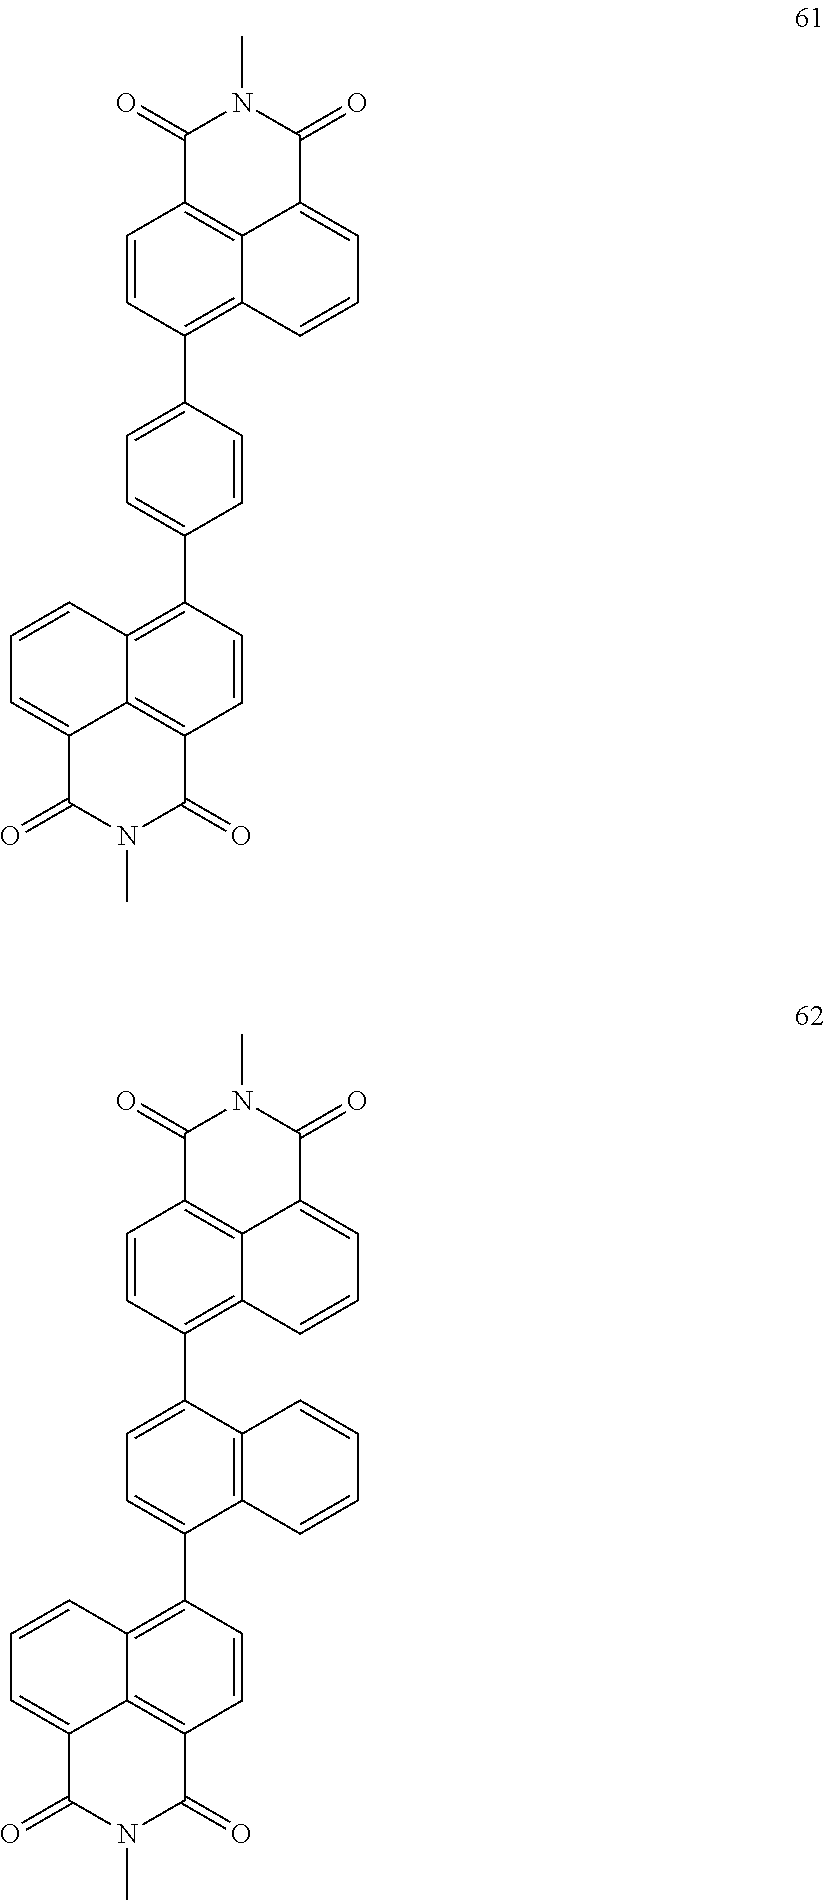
C12=C3C(=C(C4=CC=C(C5=C6C7=C(C=C5)C(=O)N(C)C(=O)C7=CC=C6)C=C4)C=C1)C=CC=C3C(=O)N(C)C2=O.C12=C3C(=C(C4=CC=C(C5=C6C7=C(C=C5)C(=O)N(C)C(=O)C7=CC=C6)C5=C4C=CC=C5)C=C1)C=CC=C3C(=O)N(C)C2=O
